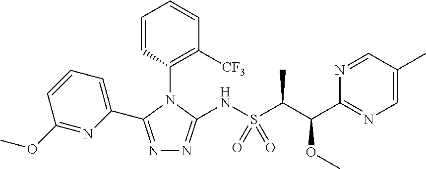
N1=C(C2=CC=CC(OC)=N2)N(C2=C([CF3])C=CC=C2)C(NS(C(C)C(OC)C2=NC=C(C)C=N2)(=O)=O)=N1
